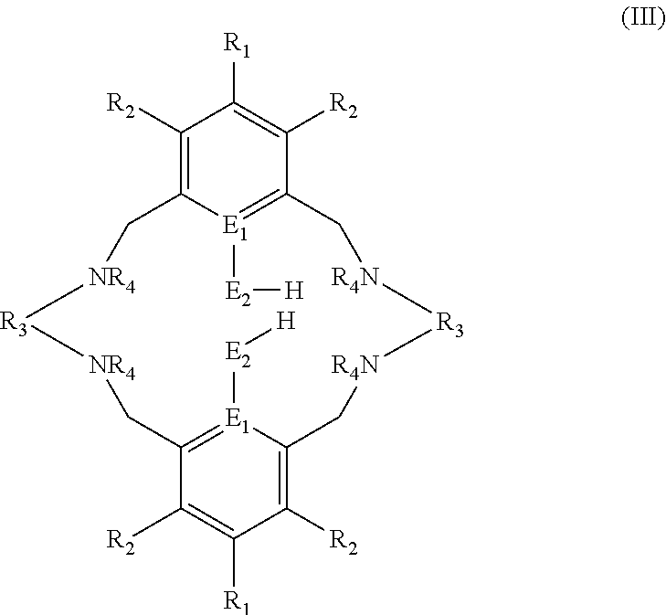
C1([R2])=C2[E1]([E2][H])=C(C([R2])=C1[R1])C[R4N][R3][R4N]CC1=C([R2])C([R1])=C([R2])C(=[E1]1[E2][H])C[NR4][R3][NR4]C2
